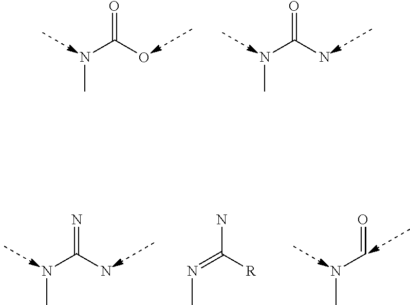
CNC(O)=O.CNC(N)=O.CNC(N)=N.CNC=O.CN=C([R])N
